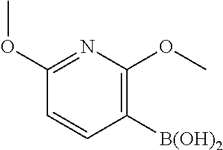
C1([B(OH)2])=C(OC)N=C(OC)C=C1
